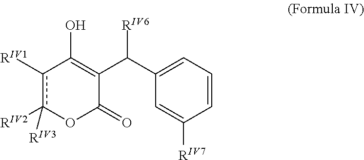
c1([RIV1])c([RIV2])([RIV3])OC(=O)C(C(C2=CC=CC([RIV7])=C2)[RIV6])=C1O
